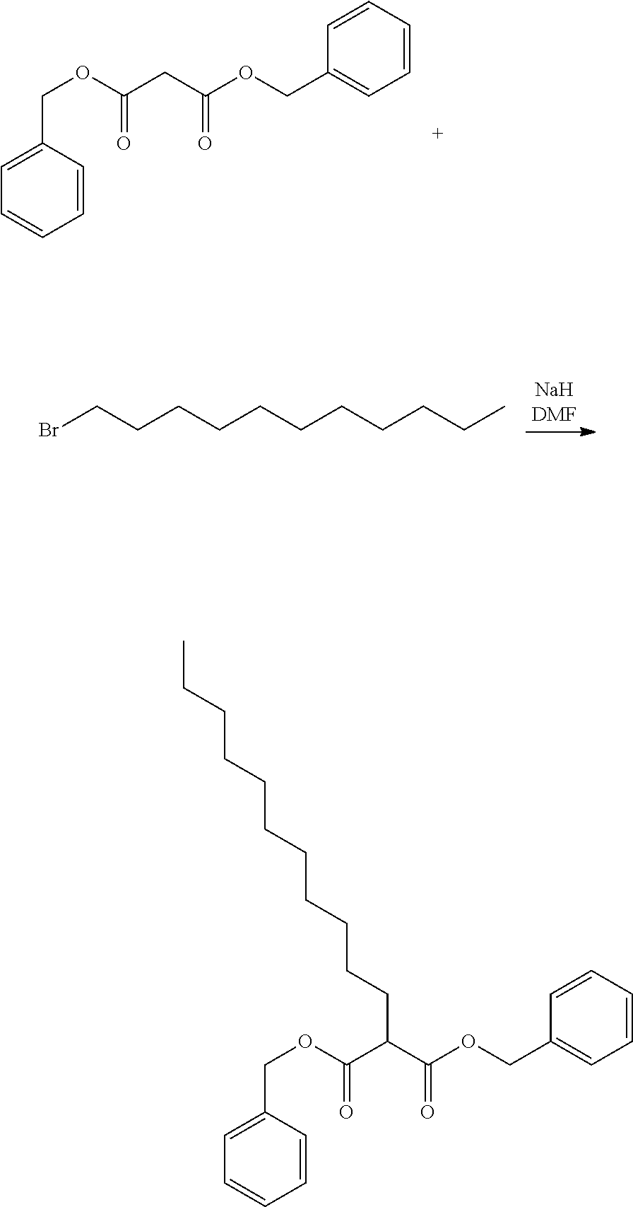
C1=CC(COC(CC(OCC2=CC=CC=C2)=O)=O)=CC=C1.BrCCCCCCCCCCC.C1=CC(COC(C(C(OCC2=CC=CC=C2)=O)CCCCCCCCCCC)=O)=CC=C1
